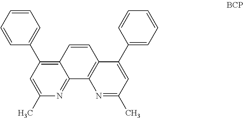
C12=C(C3=CC=CC=C3)C=C(C)N=C1C1=C(C=C2)C(C2=CC=CC=C2)=CC(C)=N1
